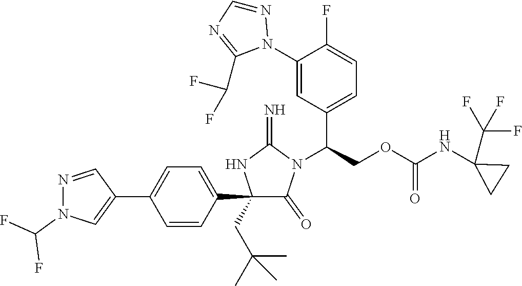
C1(C2=CC=C(C3=CN(C(F)F)N=C3)C=C2)(CC(C)(C)C)C(=O)N(C(COC(NC2(C(F)(F)F)CC2)=O)C2=CC=C(F)C(N3N=CN=C3C(F)F)=C2)C(=N)N1
